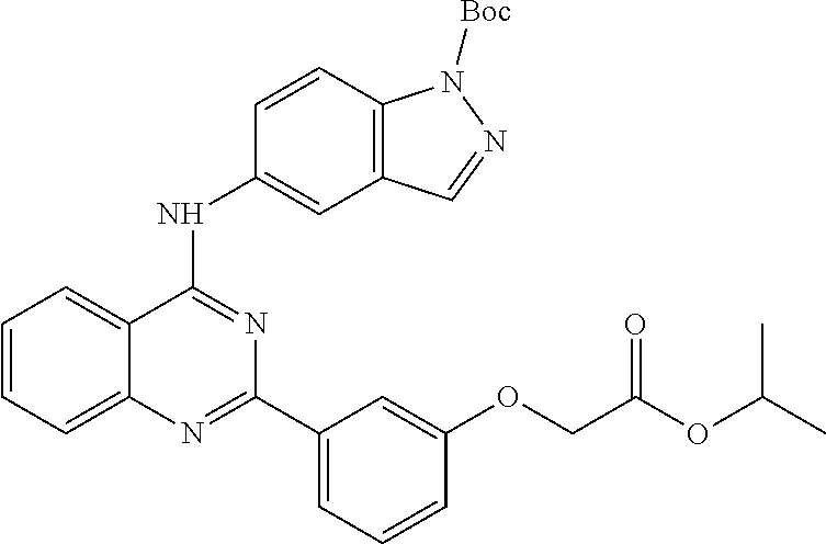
C1=CC=C2C(=C1)C(NC1=CC3=C(C=C1)N([Boc])N=C3)=NC(C1=CC=CC(OCC(OC(C)C)=O)=C1)=N2
